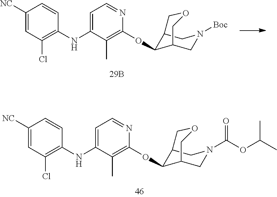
C1([NC])=CC(Cl)=C(NC2=CC=NC(OC3C4CN(C(OC(C)C)=O)CC3COC4)=C2C)C=C1.C1([NC])=CC(Cl)=C(NC2=CC=NC(OC3C4CN([Boc])CC3COC4)=C2C)C=C1
